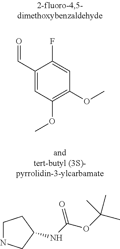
C1(C=O)=CC(OC)=C(OC)C=C1F.C1NCC(NC(=O)OC(C)(C)C)C1
